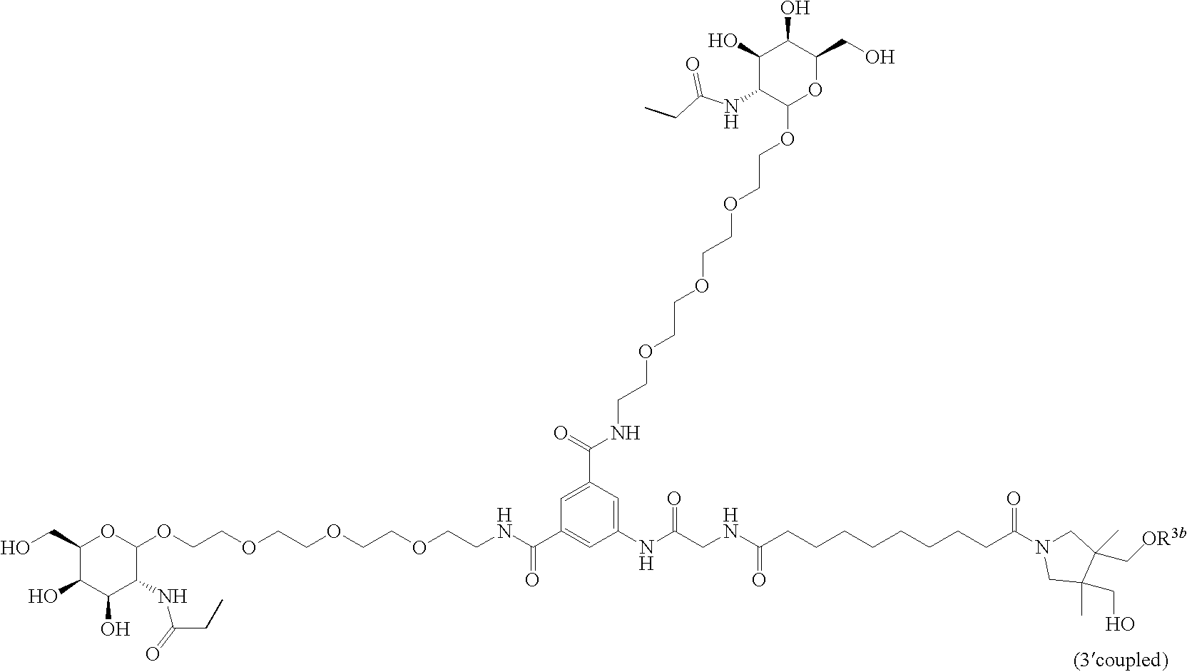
C1(CO)C(O)C(O)C(NC(CC)=O)C(OCCOCCOCCOCCNC(C2=CC(NC(CNC(CCCCCCCCC(N3CC(C[OR3b])(C)C(CO)(C)C3)=O)=O)=O)=CC(C(NCCOCCOCCOCCOC3OC(CO)C(O)C(O)C3NC(CC)=O)=O)=C2)=O)O1
